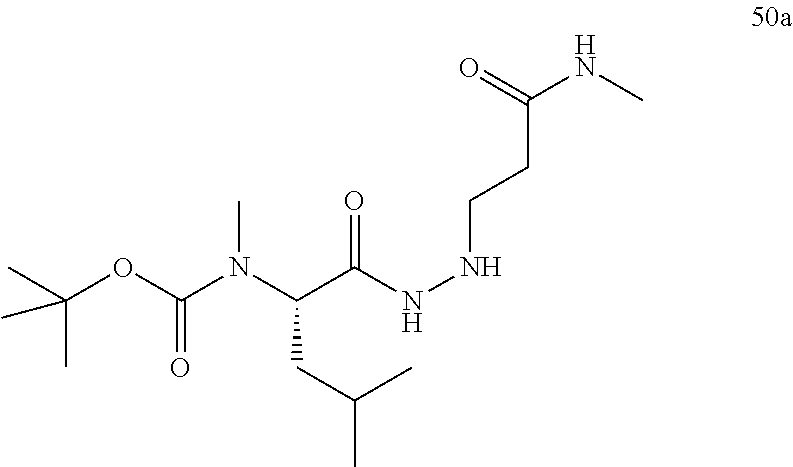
C(C(NNCCC(NC)=O)=O)(N(C(OC(C)(C)C)=O)C)CC(C)C
